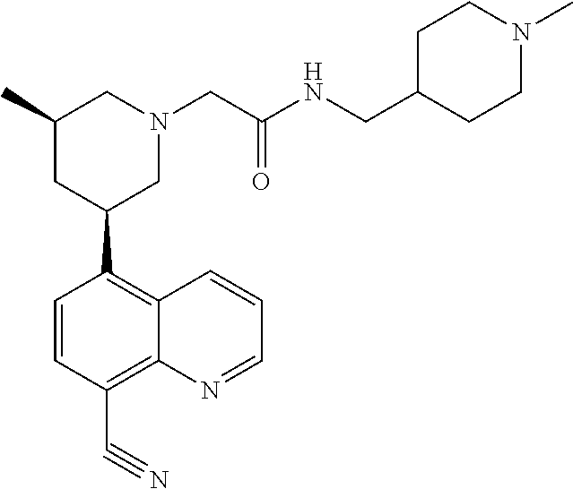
C1=CC(C#N)=C2C(=C1C1CN(CC(NCC3CCN(C)CC3)=O)CC(C)C1)C=CC=N2
